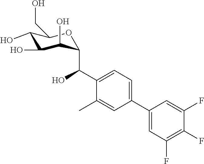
C1(O)C(O)C(O)C(C(C2=CC=C(C3=CC(F)=C(F)C(F)=C3)C=C2C)O)OC1CO
